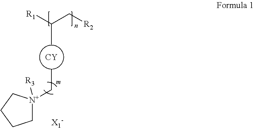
[CY].C(C)([R1])C[R2].CC[N+]1([R3])CCCC1
